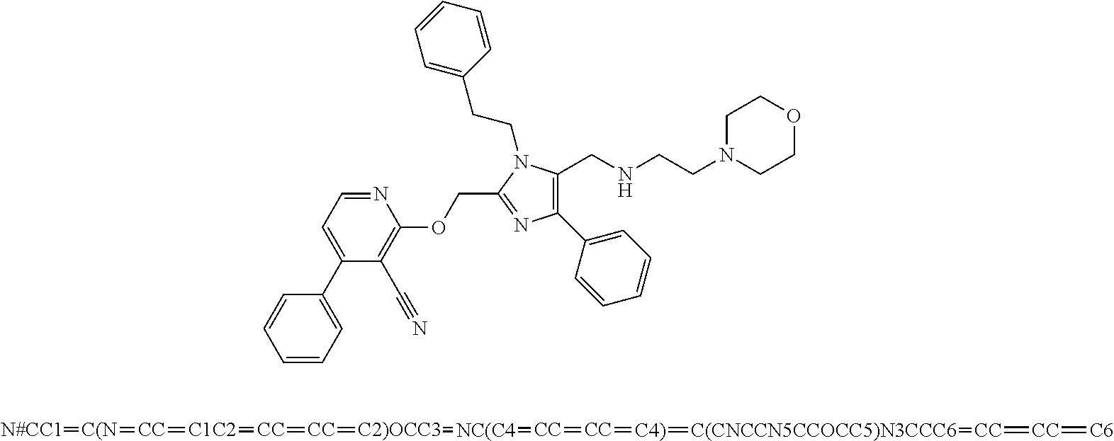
C1=CC=C(C2=CC=NC(OCC3=NC(C4=CC=CC=C4)=C(CNCCN4CCOCC4)N3CCC3=CC=CC=C3)=C2C#N)C=C1.[N#CC1]=[C(N]=[CC]=[C1C2]=[CC]=[CC]=[C2)OCC3]=[NC(C4]=[CC]=[CC]=[C4)]=[C(CNCCN5CCOCC5)N3CCC6]=[CC]=[CC]=[C6]
